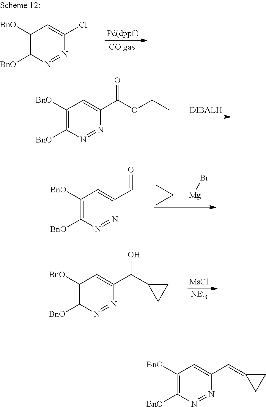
C1([BnO])=C([BnO])N=NC(C(OCC)=O)=C1.C1CC1[Mg]Br.C1([BnO])=C([BnO])N=NC(C=O)=C1.C1([BnO])=C([BnO])N=NC(Cl)=C1.C1([BnO])=C([BnO])N=NC(C(O)C2CC2)=C1.[MsCl].[NEt3].C1([BnO])=C([BnO])N=NC(C=C2CC2)=C1
